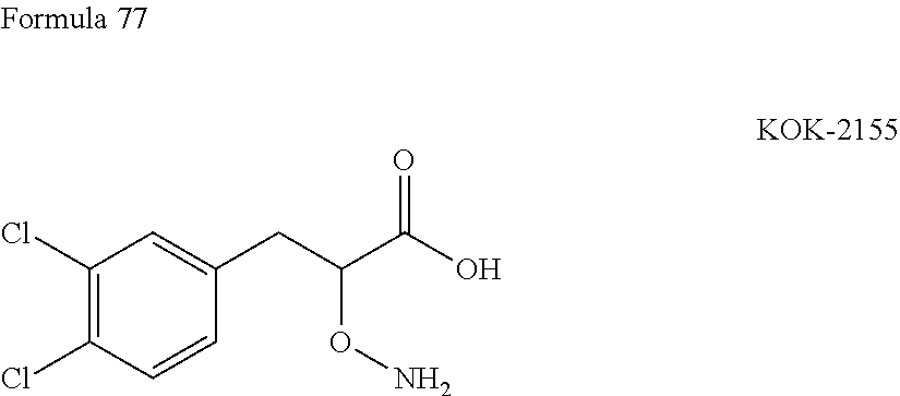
C1(Cl)=C(Cl)C=C(CC(C(O)=O)ON)C=C1
